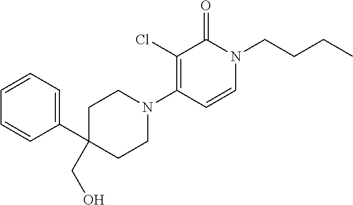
C1C(C2=CC=CC=C2)(CO)CCN(C2=C(Cl)C(=O)N(CCCC)C=C2)C1
